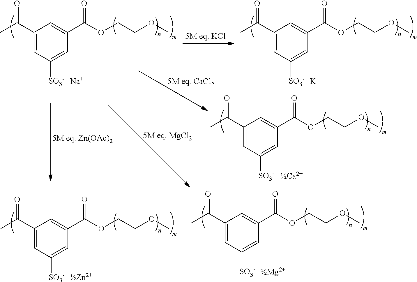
C1(C(C)=O)=CC([SO3-])=CC(C(OCCOC)=O)=C1.[Na].C1(C(C)=O)=CC([SO3-])=CC(C(OCCOC)=O)=C1.[K].C1(C(C)=O)=CC([SO3-])=CC(C(OCCOC)=O)=C1.[Ca2+].C1(C(C)=O)=CC([SO3-])=CC(C(OCCOC)=O)=C1.[Mg2+].C1(C(C)=O)=CC([SO3-])=CC(C(OCCOC)=O)=C1.[Zn2+]
